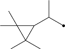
C1(C(C)C)C(C)(C)C1(C)C
